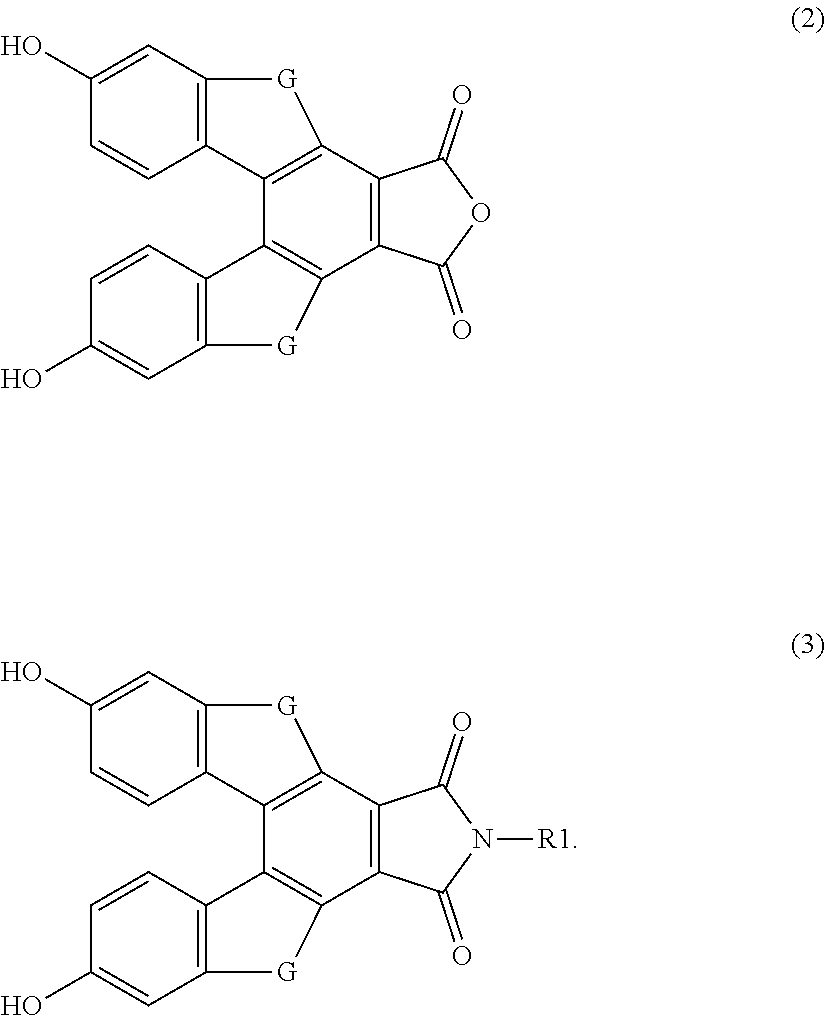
C1=CC2=C(C=C1O)[G]C1=C2C2=C(C3=C1C(=O)OC3=O)[G]C1=C2C=CC(O)=C1.C1=CC2=C(C=C1O)[G]C1=C2C2=C(C3=C1C(=O)N([R1])C3=O)[G]C1=C2C=CC(O)=C1
